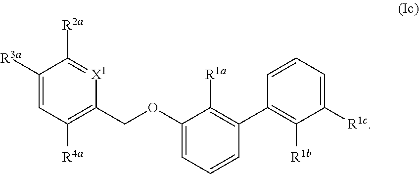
C1([R3a])=CC([R4a])=C(COC2=CC=CC(C3=C([R1b])C([R1c])=CC=C3)=C2[R1a])[X1]=C1[R2a]
